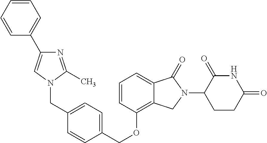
C(OC1=C2C(=CC=C1)C(=O)N(C1C(=O)NC(=O)CC1)C2)C1=CC=C(CN2C(C)=NC(C3=CC=CC=C3)=C2)C=C1
